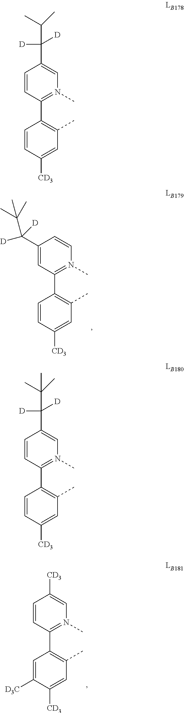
C1=CC(C(C(C)C)([D])[D])=CN(C)=C1C1=C(C)C=C([CD3])C=C1.C1=C(C([D])([D])C(C)(C)C)C=CN(C)=C1C1=C(C)C=C([CD3])C=C1.C1=CC(C(C(C)(C)C)([D])[D])=CN(C)=C1C1=C(C)C=C([CD3])C=C1.C1=CC([CD3])=CN(C)=C1C1=C(C)C=C([CD3])C([D3C])=C1
